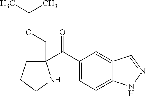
C1(C(C2=CC=C3C(=C2)C=NN3)=O)(COC(C)C)CCCN1
